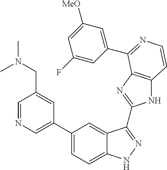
C1=C(C2=CC=C3C(=C2)C(C2=NC4=C(N2)C=CN=C4C2=CC([MeO])=CC(F)=C2)=NN3)C=C(CN(C)C)C=N1
